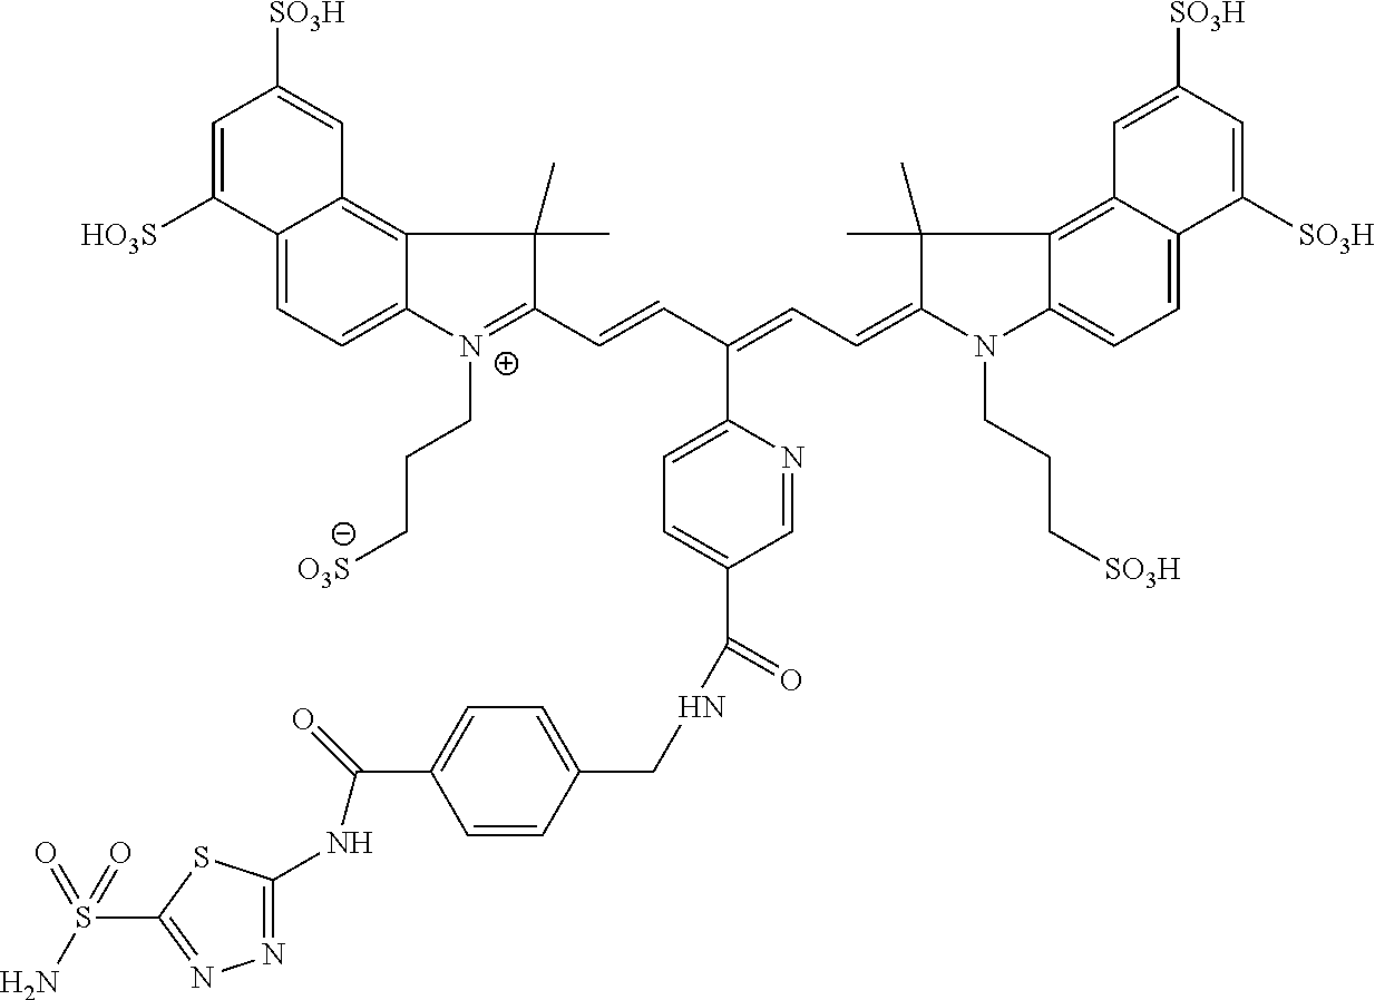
C12=CC=C3C(=C1C=C([SO3H])C=C2[HO3S])C(C)(C)C(C=CC(=CC=C1N(CCC[SO3H])C2=CC=C4C(=C2C1(C)C)C=C([SO3H])C=C4[SO3H])C1=CC=C(C(=O)NCC2=CC=C(C(NC4=NN=C(S(=O)(N)=O)S4)=O)C=C2)C=N1)=[N+]3CCC[O3S]
